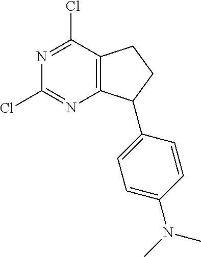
C12=C(C(Cl)=NC(Cl)=N1)CCC2C1=CC=C(N(C)C)C=C1
